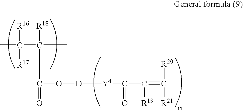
CC([R16])(C([R18])(C(O[D][Y4]C(=O)C([R19])=C([R21])[R20])=O)C)[R17]
